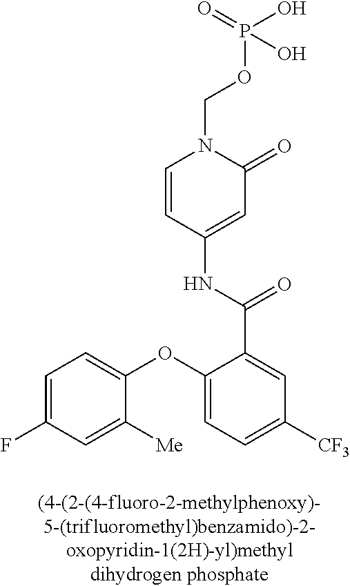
C1=C(F)C=C([Me])C(OC2=CC=C([CF3])C=C2C(=O)NC2=CC(=O)N(COP(=O)(O)O)C=C2)=C1
